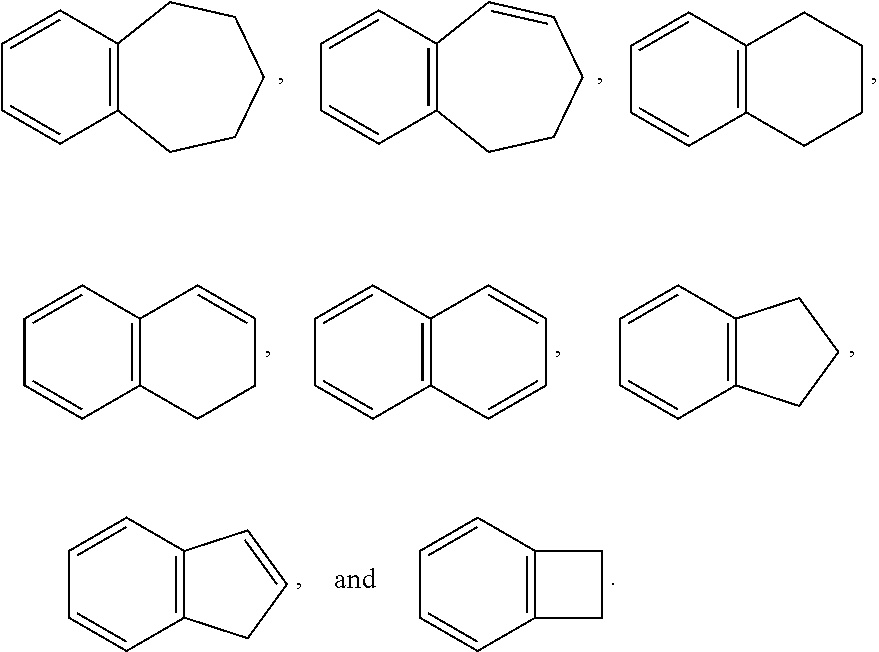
C1=CC2=C(C=C1)CCCCC2.C1=CC2=C(C=C1)CCCC=C2.C1=CC2=C(C=C1)CCCC2.C1=CC2=C(C=C1)CCC=C2.C1=CC2=C(C=C1)C=CC=C2.C1=CC2=C(C=C1)CCC2.C1=CC2=C(C=C1)CC=C2.C1=CC2=C(C=C1)CC2
